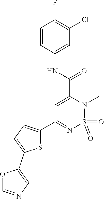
O1C=NC=C1C1=CC=C(C2=NS(=O)(=O)N(C)C(C(=O)NC3=CC(Cl)=C(F)C=C3)=C2)S1
